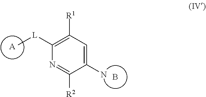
[A].B.C[L]C1=C([R1])C=C(N)C([R2])=N1
